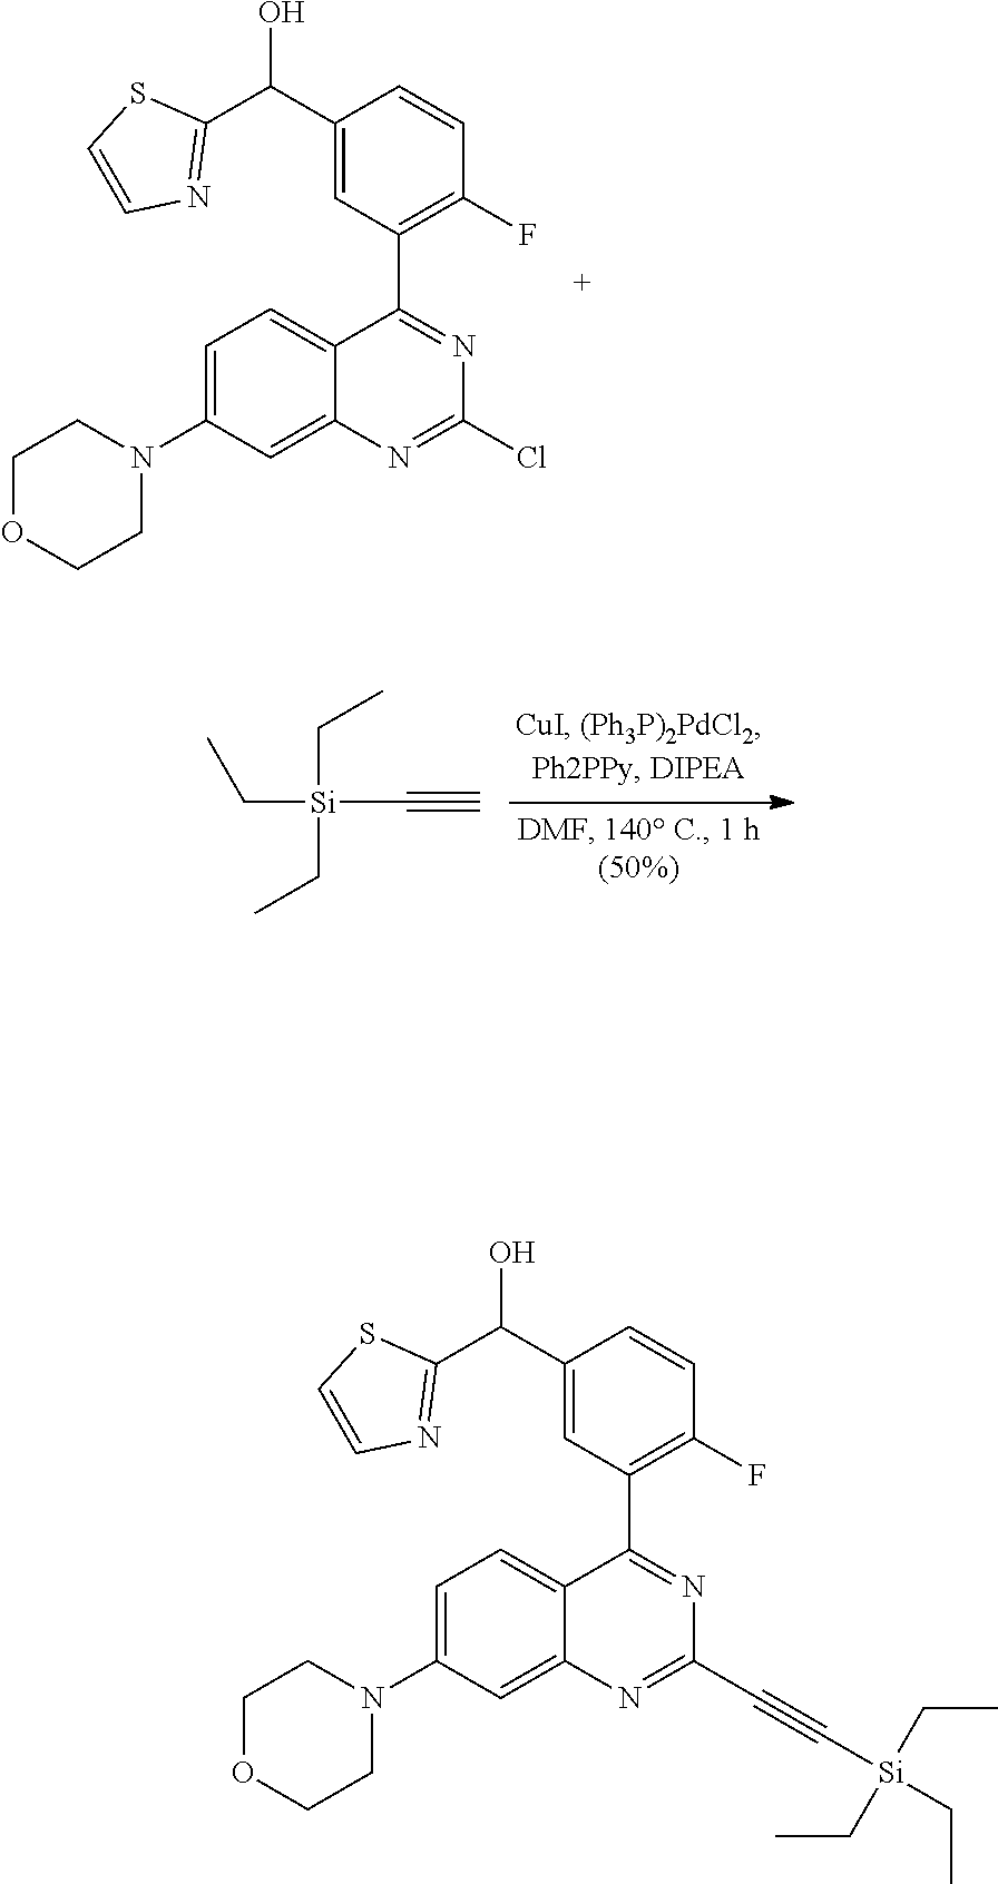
C1(C(C2=CC(C3=NC(Cl)=NC4=CC(N5CCOCC5)=CC=C43)=C(F)C=C2)O)=NC=CS1.C([Si](C#C)(CC)CC)C.C1(C(C2=CC(C3=NC(C#C[Si](CC)(CC)CC)=NC4=CC(N5CCOCC5)=CC=C43)=C(F)C=C2)O)=NC=CS1
